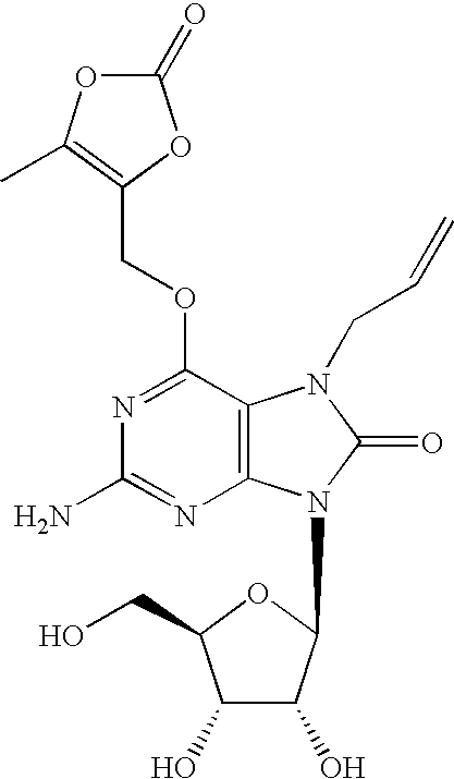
C1(OCC2=C(C)OC(=O)O2)=NC(N)=NC2=C1N(CC=C)C(=O)N2C1C(O)C(O)C(CO)O1
